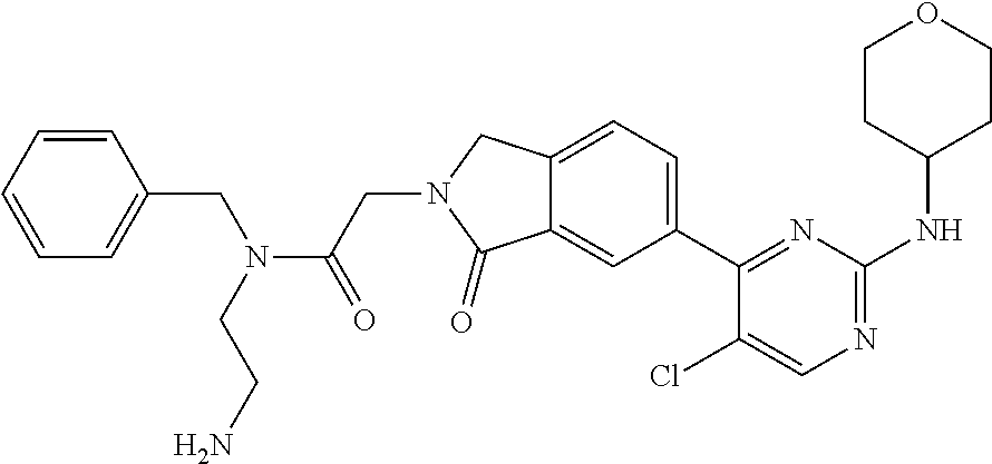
C1(Cl)=CN=C(NC2CCOCC2)N=C1C1=CC=C2C(=C1)C(=O)N(CC(=O)N(CCN)CC1=CC=CC=C1)C2
